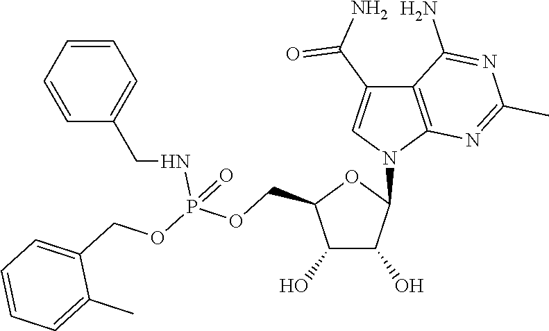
C1(O)C(O)C(N2C3=C(C(C(N)=O)=C2)C(N)=NC(C)=N3)OC1COP(OCC1=CC=CC=C1C)(NCC1=CC=CC=C1)=O
